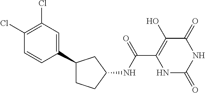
C(C1=C(O)C(=O)NC(=O)N1)(=O)NC1CC(C2=CC(Cl)=C(Cl)C=C2)CC1
